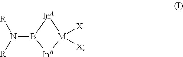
[InA]1B(N([R])[R])[InB][M]1([X])[X]
